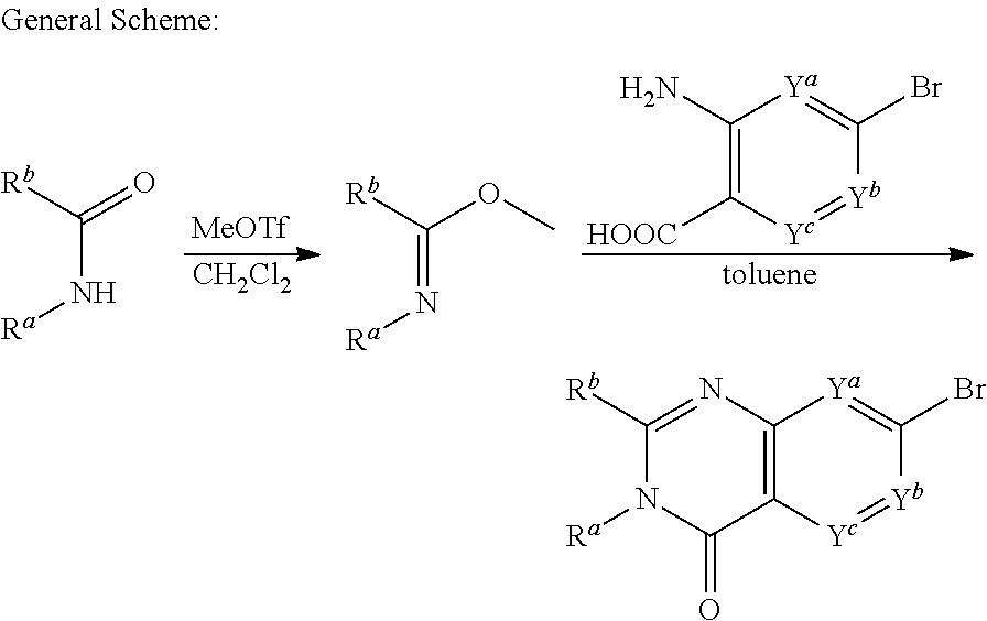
[MeOTf].[CH2Cl2].[toluene].C1(N)=C([HOOC])[Yc]=[Yb]C(Br)=[Ya]1.[Rb]C(=O)N[Ra].[Rb]C(OC)=N[Ra].C12=C([Yc]=[Yb]C(Br)=[Ya]1)C(=O)N([Ra])C([Rb])=N2
